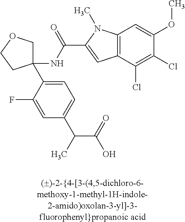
C1(NC(=O)C2=CC3=C(N2C)C=C(OC)C(Cl)=C3Cl)(C2=CC=C(C(C(=O)O)C)C=C2F)COCC1
